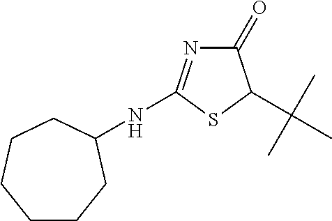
C1(=O)N=C(NC2CCCCCC2)SC1C(C)(C)C
